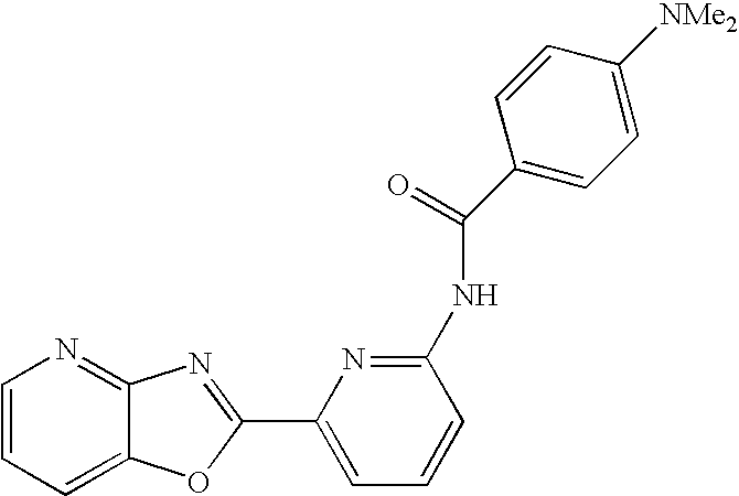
C1=CC=C2C(=N1)N=C(C1=CC=CC(NC(=O)C3=CC=C([NMe2])C=C3)=N1)O2
